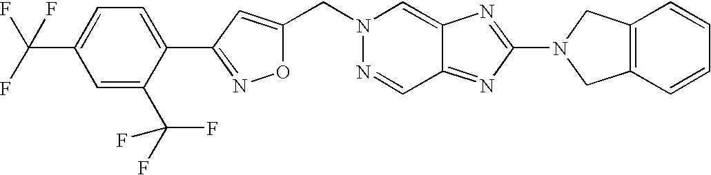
C(C1=CC(C2=CC=C(C(F)(F)F)C=C2C(F)(F)F)=NO1)N1N=CC2=NC(N3CC4=C(C3)C=CC=C4)=NC2=C1
